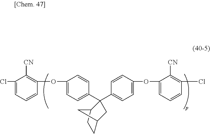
C1(Cl)=CC=CC(OC2=CC=C(C3(C4=CC=C(OC5=CC=CC(Cl)=C5[CN])C=C4)CC4CCC3C4)C=C2)=C1[CN]
